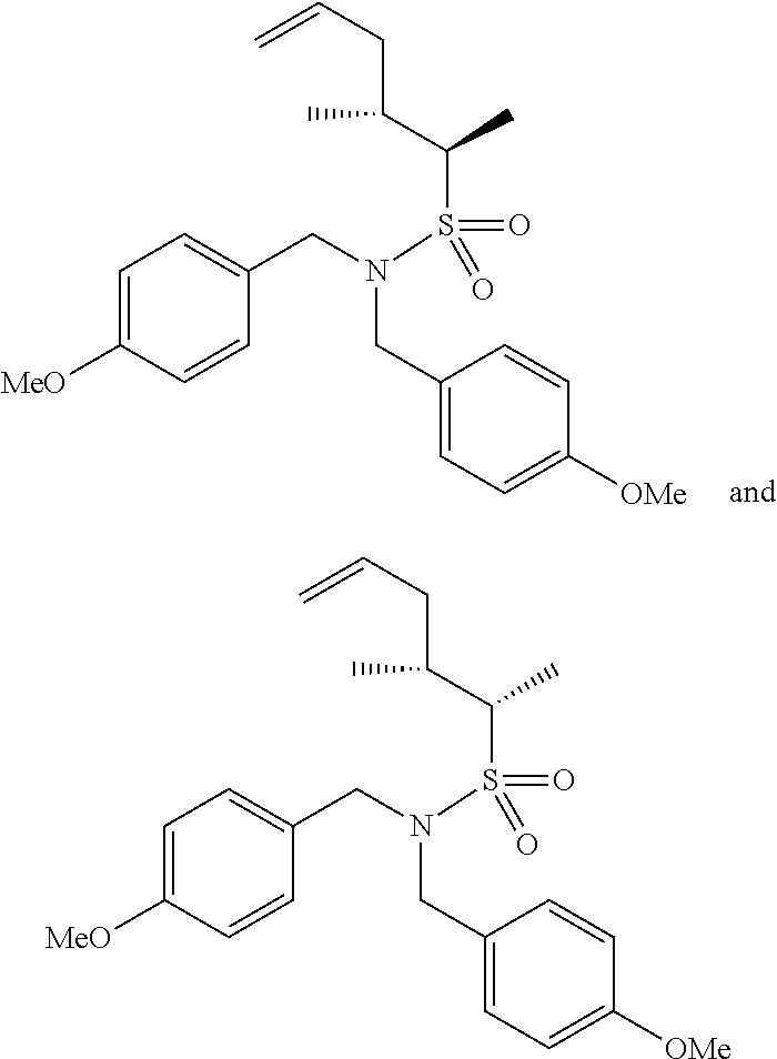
C1([MeO])=CC=C(CN(S(C(C(CC=C)C)C)(=O)=O)CC2=CC=C([OMe])C=C2)C=C1.C1([MeO])=CC=C(CN(S(C(C(CC=C)C)C)(=O)=O)CC2=CC=C([OMe])C=C2)C=C1
